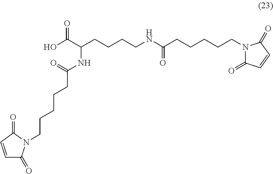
OC(C(CCCCNC(CCCCCN1C(=O)C=CC1=O)=O)NC(CCCCCN1C(=O)C=CC1=O)=O)=O
